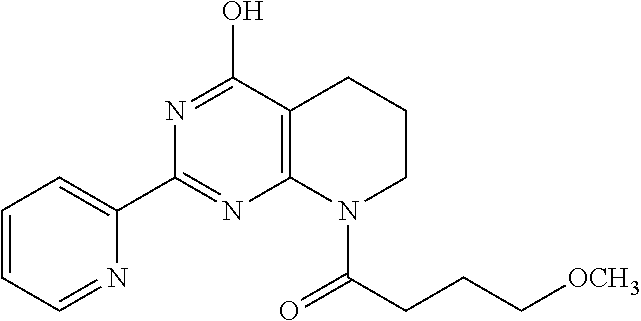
C1=CC=NC(C2=NC3=C(C(O)=N2)CCCN3C(CCC[OCH3])=O)=C1
